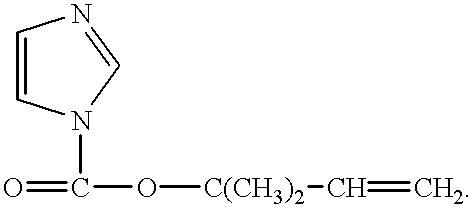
C1=CN(C(=O)O[C(CH3)2]C=C)C=N1
